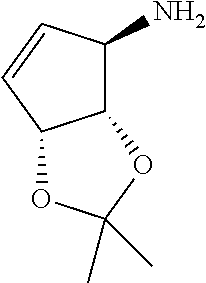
C1(N)C2C(C=C1)OC(C)(C)O2
